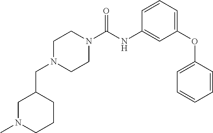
C(N1CCN(C(NC2=CC(OC3=CC=CC=C3)=CC=C2)=O)CC1)C1CN(C)CCC1
